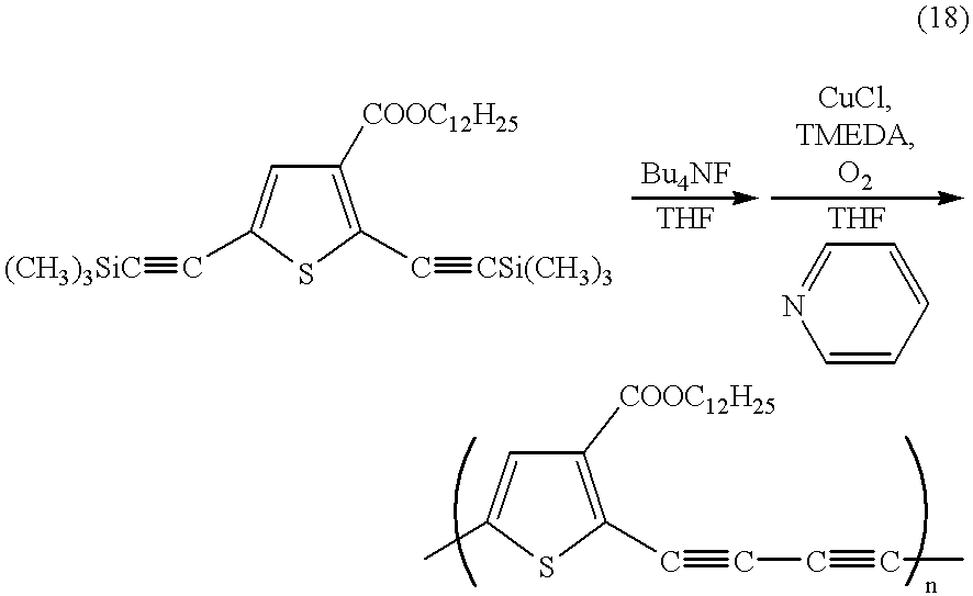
C1([COOC12H25])=C(C#[CSi(CH3)3])SC(C#[(CH3)3SiC])=C1.C1=CC=CC=N1.C1([COOC12H25])=C(C#CC#CC)SC(C)=C1
